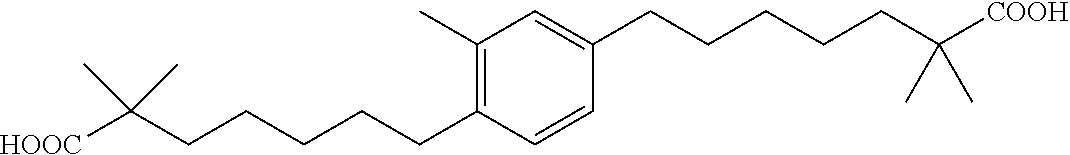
C1=C(CCCCCC(C)(C)[COOH])C=CC(CCCCCC(C)(C)[HOOC])=C1C
